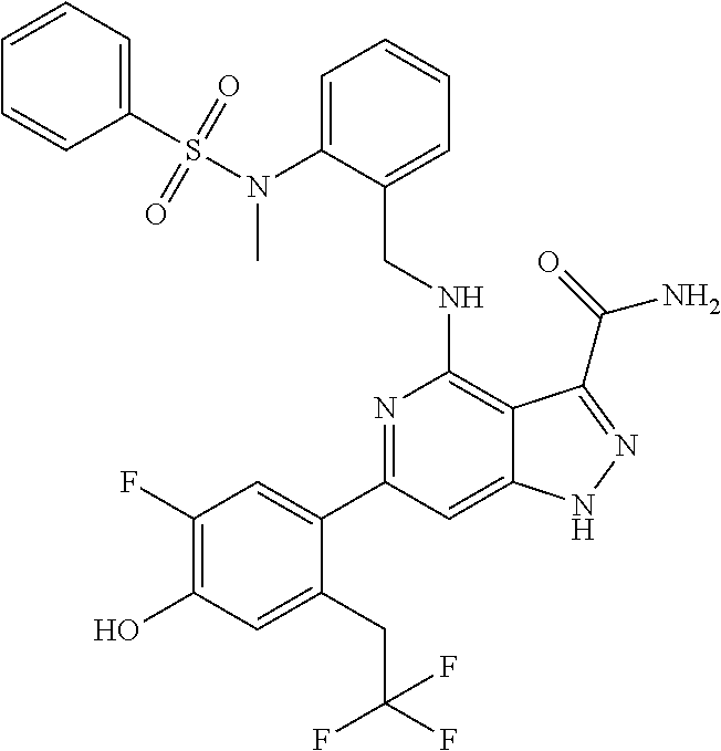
C1(F)=C(O)C=C(CC(F)(F)F)C(C2=NC(NCC3=CC=CC=C3N(S(C3=CC=CC=C3)(=O)=O)C)=C3C(=C2)NN=C3C(=O)N)=C1
